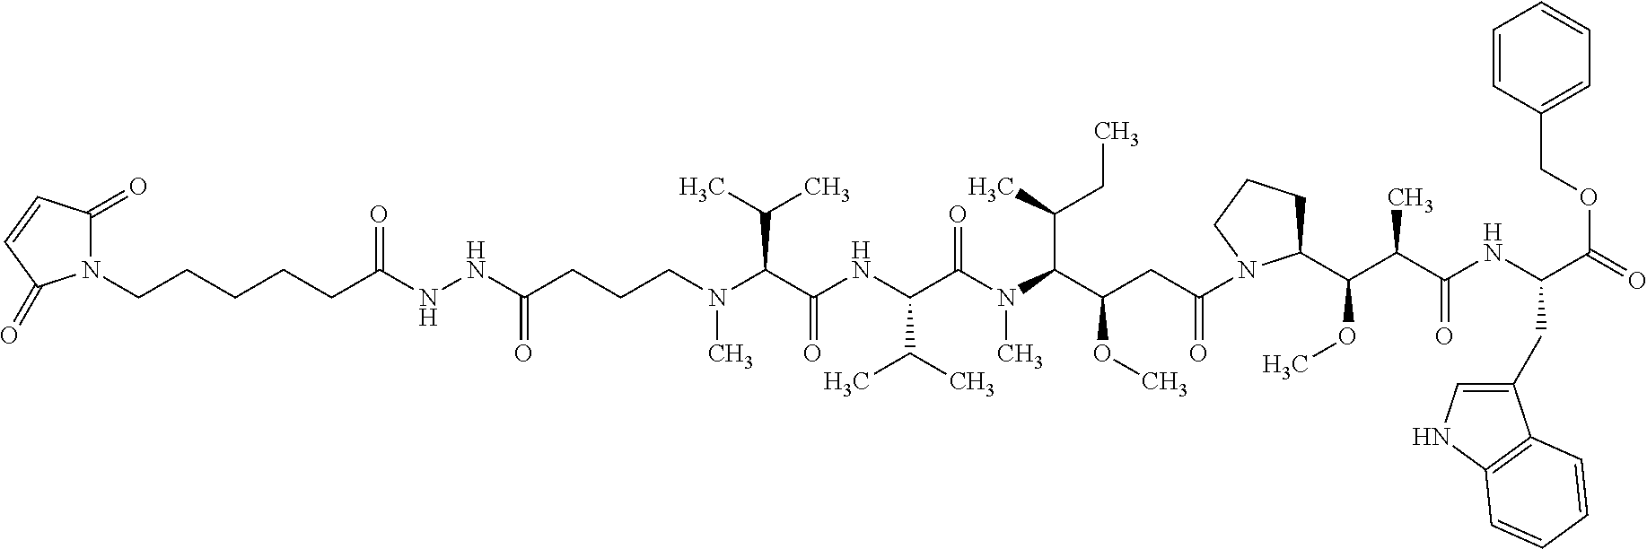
C(N(C)C(C(NC(C(N(C(C(CC(=O)N1CCCC1C(C(C(NC(C(=O)OCC1=CC=CC=C1)CC1=CNC2=C1C=CC=C2)=O)C)OC)OC)C(C)CC)C)=O)C(C)C)=O)C(C)C)CCC(NNC(CCCCCN1C(=O)C=CC1=O)=O)=O
